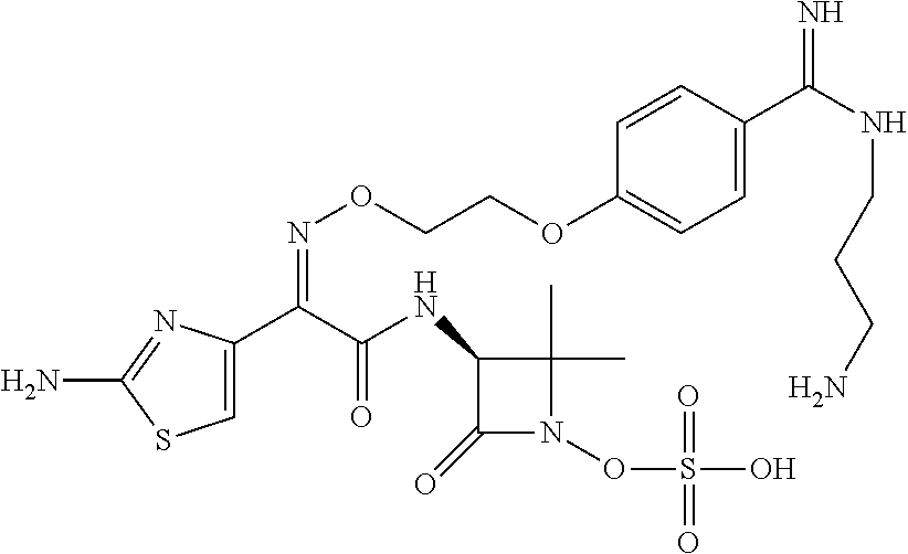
C1=C(C(C(NC2C(=O)N(OS(O)(=O)=O)C2(C)C)=O)=NOCCOC2=CC=C(C(NCCCN)=N)C=C2)N=C(N)S1
